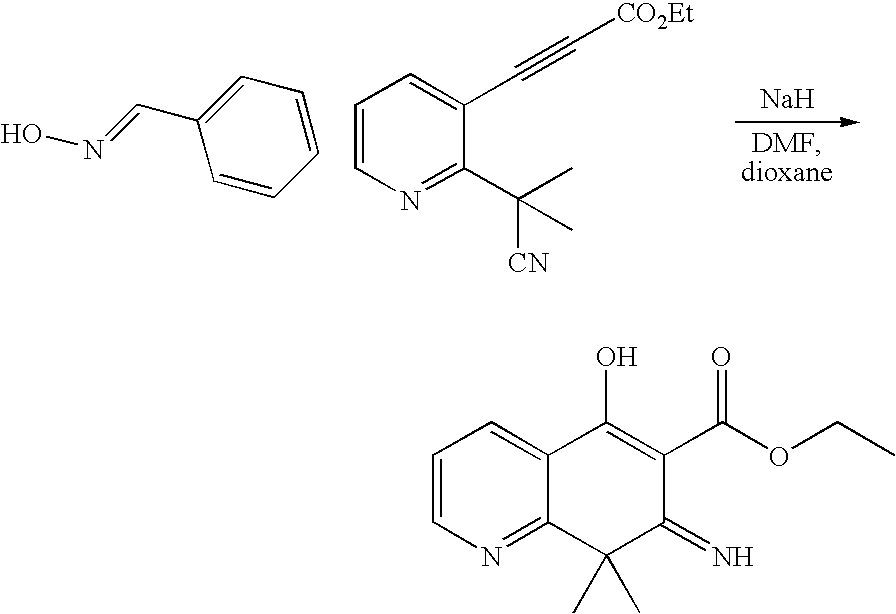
C1=CN=C2C(=C1)C(O)=C(C(OCC)=O)C(=N)C2(C)C.C1=CN=C(C([CN])(C)C)C(C#C[CO2Et])=C1.[Na].C1=CC=CC(C=NO)=C1
